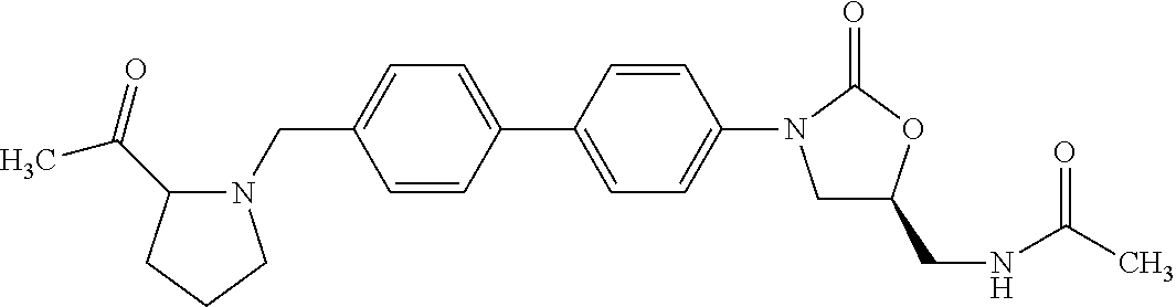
C1(CN2C(C(C)=O)CCC2)=CC=C(C2=CC=C(N3CC(CNC(C)=O)OC3=O)C=C2)C=C1
